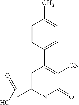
C(C1(C)NC(=O)C([CN])=C(C2=CC=C(C)C=C2)C1)(=O)O
